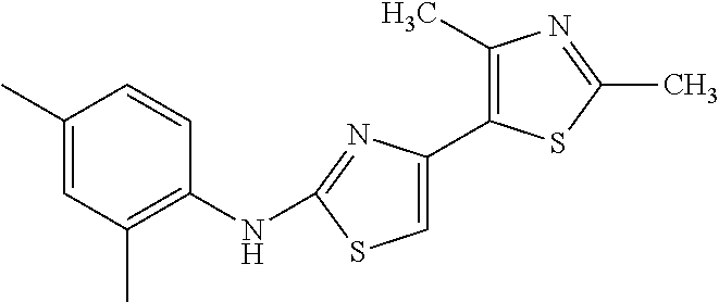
C1(C)=CC(C)=C(NC2=NC(C3=C(C)N=C(C)S3)=CS2)C=C1
